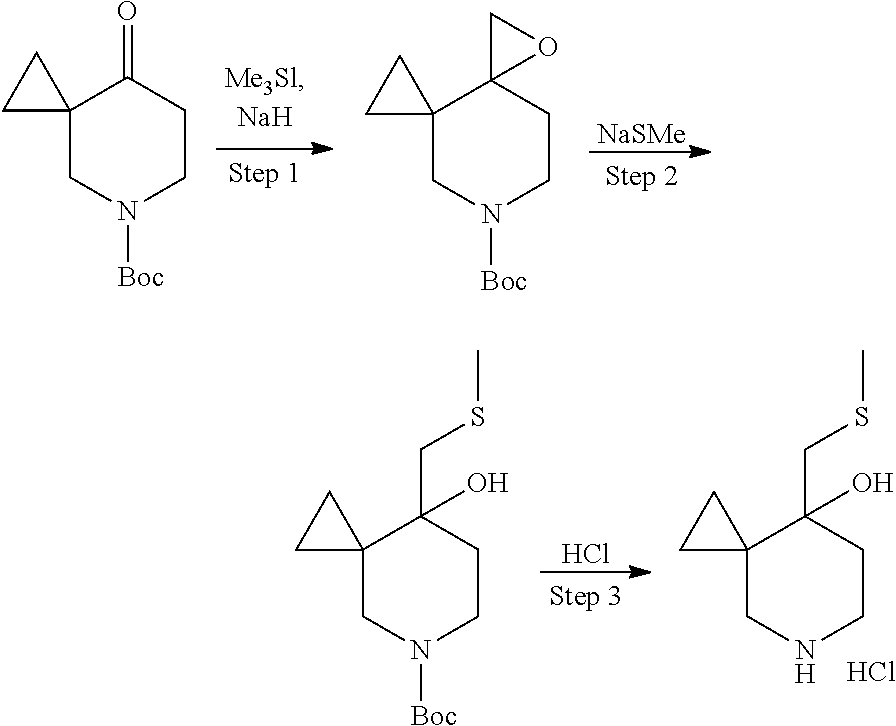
O=C1CCN([Boc])CC12CC2.C1C2(CCN([Boc])CC23CC3)O1.[NaSMe].C(C1(O)CCN([Boc])CC12CC2)SC.Cl.C(C1(O)CCNCC12CC2)SC.Cl
